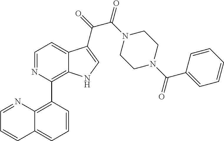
C12=CC=CC(C3=C4C(=CC=N3)C(C(=O)C(N3CCN(C(C5=CC=CC=C5)=O)CC3)=O)=CN4)=C1N=CC=C2
